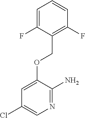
N1=C(N)C(OCC2=C(F)C=CC=C2F)=CC(Cl)=C1
